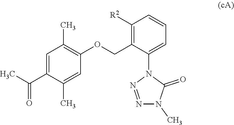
C1=C(C(C)=O)C(C)=CC(OCC2=C([R2])C=CC=C2N2N=NN(C)C2=O)=C1C
